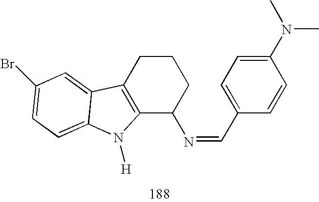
C12=C(CCCC1N=CC1=CC=C(N(C)C)C=C1)C1=CC(Br)=CC=C1N2[H]
